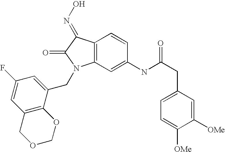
C12=C(C(=NO)C(=O)N1CC1=CC(F)=CC3=C1OCOC3)C=CC(NC(CC1=CC=C([OMe])C([OMe])=C1)=O)=C2
